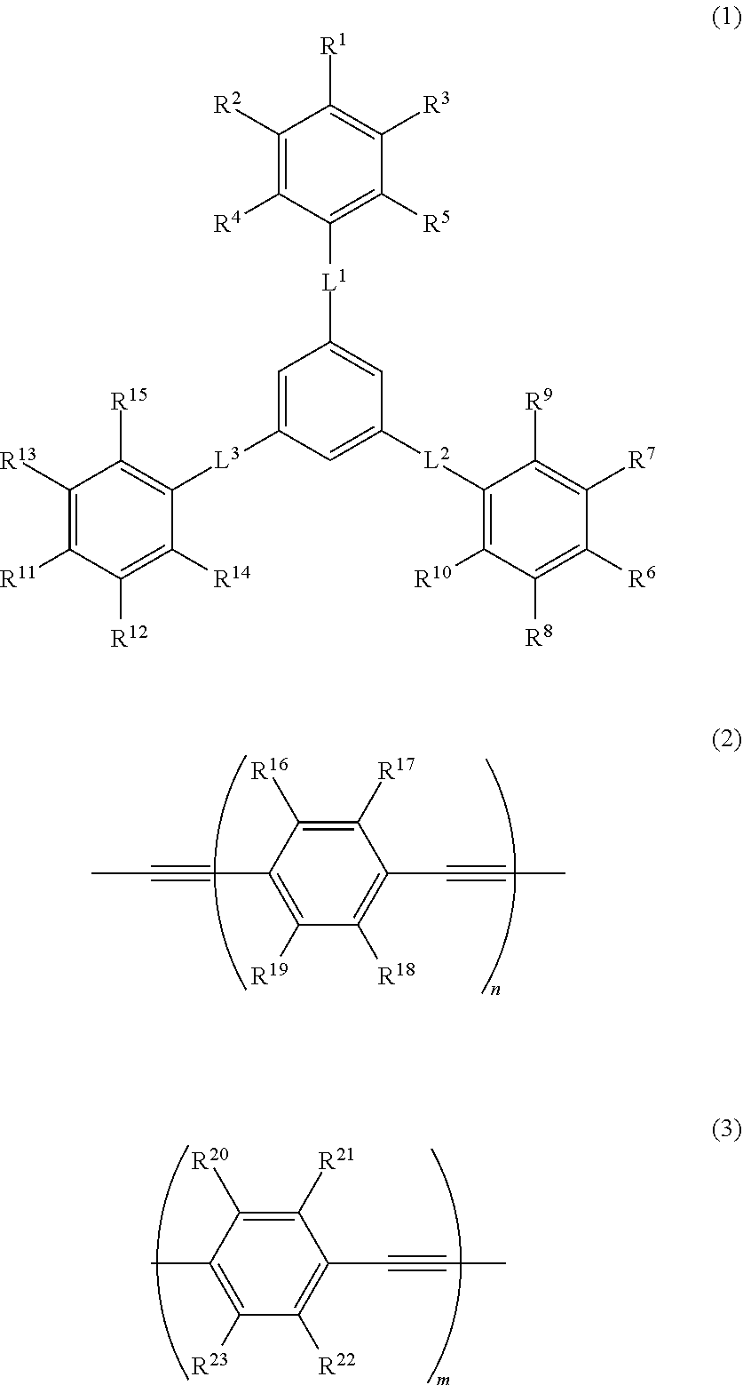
C1([R19])=C(C#CC)C([R16])=C([R17])C(C#CC)=C1[R18].C1([R23])=C(C)C([R20])=C([R21])C(C#CC)=C1[R22].C1([R2])=C([R4])C([L1]C2=CC([L2]C3=C([R10])C([R8])=C([R6])C([R7])=C3[R9])=CC([L3]C3=C([R15])C([R13])=C([R11])C([R12])=C3[R14])=C2)=C([R5])C([R3])=C1[R1]
